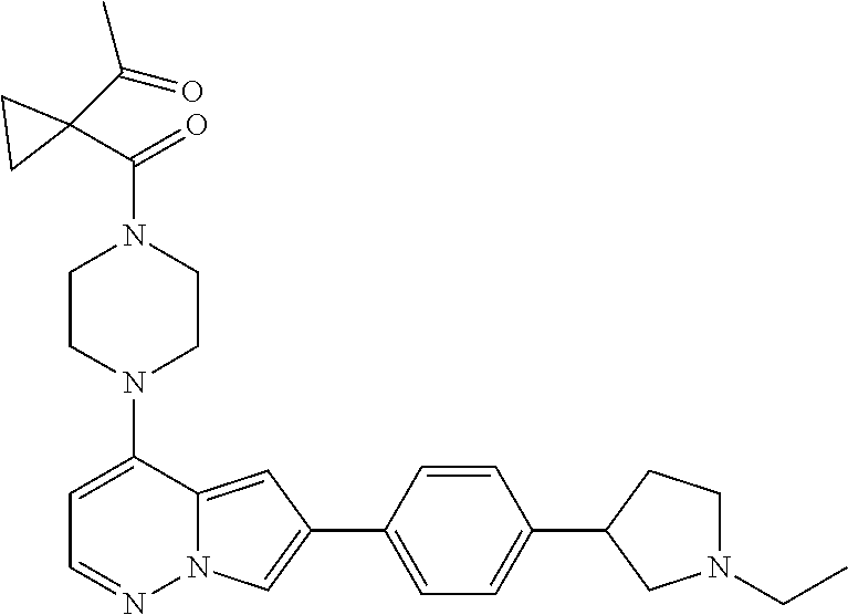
N1(C2=CC=NN3C2=CC(C2=CC=C(C4CN(CC)CC4)C=C2)=C3)CCN(C(C2(C(=O)C)CC2)=O)CC1
